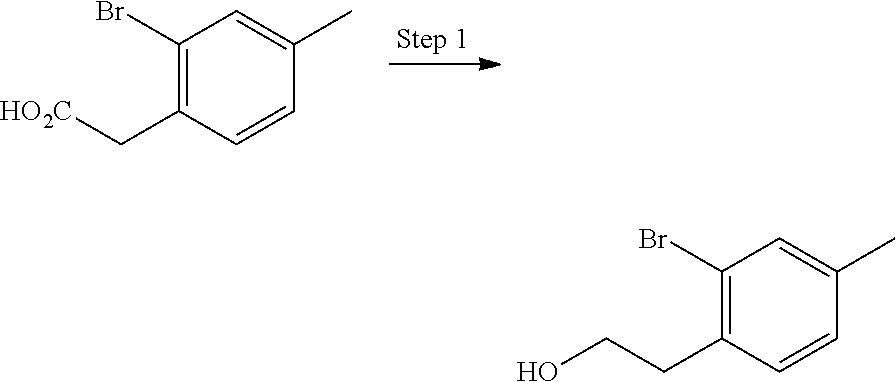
C1(Br)=C(C[HO2C])C=CC(C)=C1.C1(Br)=C(CCO)C=CC(C)=C1
